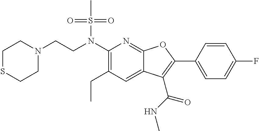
C1(N(CCN2CCSCC2)S(C)(=O)=O)=C(CC)C=C2C(=N1)OC(C1=CC=C(F)C=C1)=C2C(NC)=O
